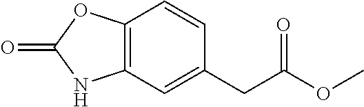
C12=C(C=CC(CC(OC)=O)=C1)OC(=O)N2
